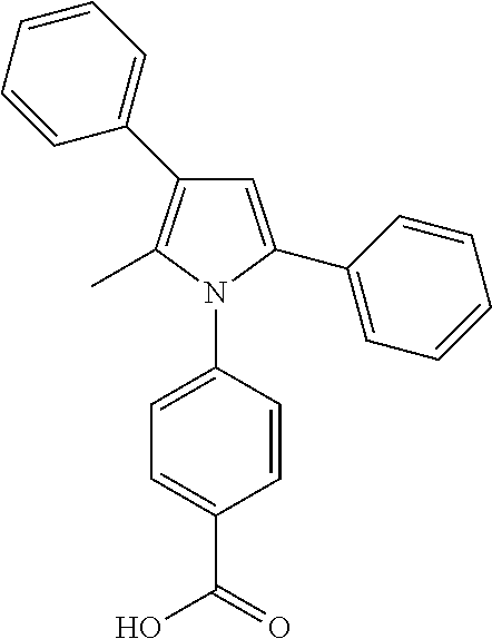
C1=C(C2=CC=CC=C2)N(C2=CC=C(C(O)=O)C=C2)C(C)=C1C1=CC=CC=C1
